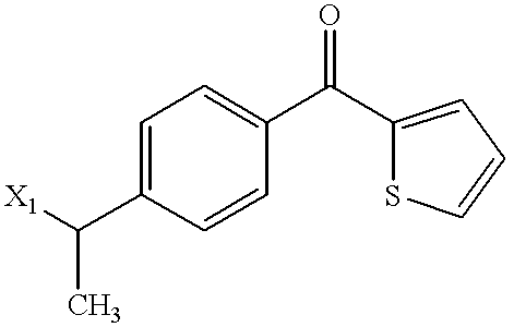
[X1]C(C1=CC=C(C(=O)C2=CC=CS2)C=C1)C
